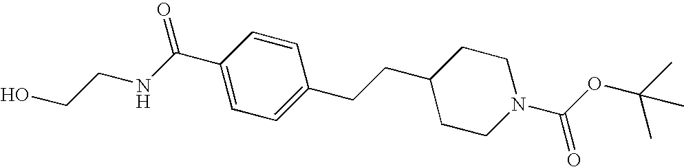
C1(C(NCCO)=O)=CC=C(CCC2CCN(C(OC(C)(C)C)=O)CC2)C=C1
